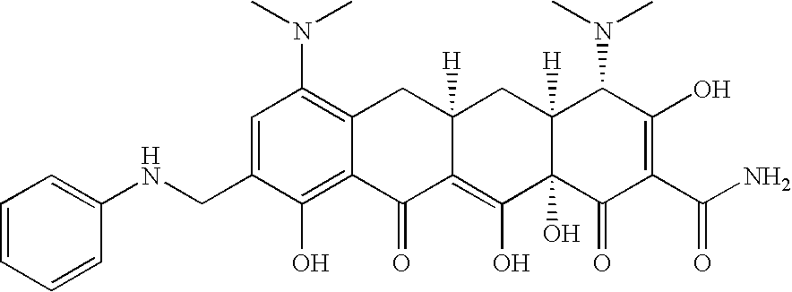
C1(NCC2=CC(N(C)C)=C3C(=C2O)C(=O)C2=C(O)C4(O)C([H])(CC2([H])C3)C(N(C)C)C(O)=C(C(N)=O)C4=O)=CC=CC=C1
